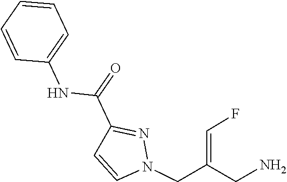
C1=CN(CC(=CF)CN)N=C1C(=O)NC1=CC=CC=C1
